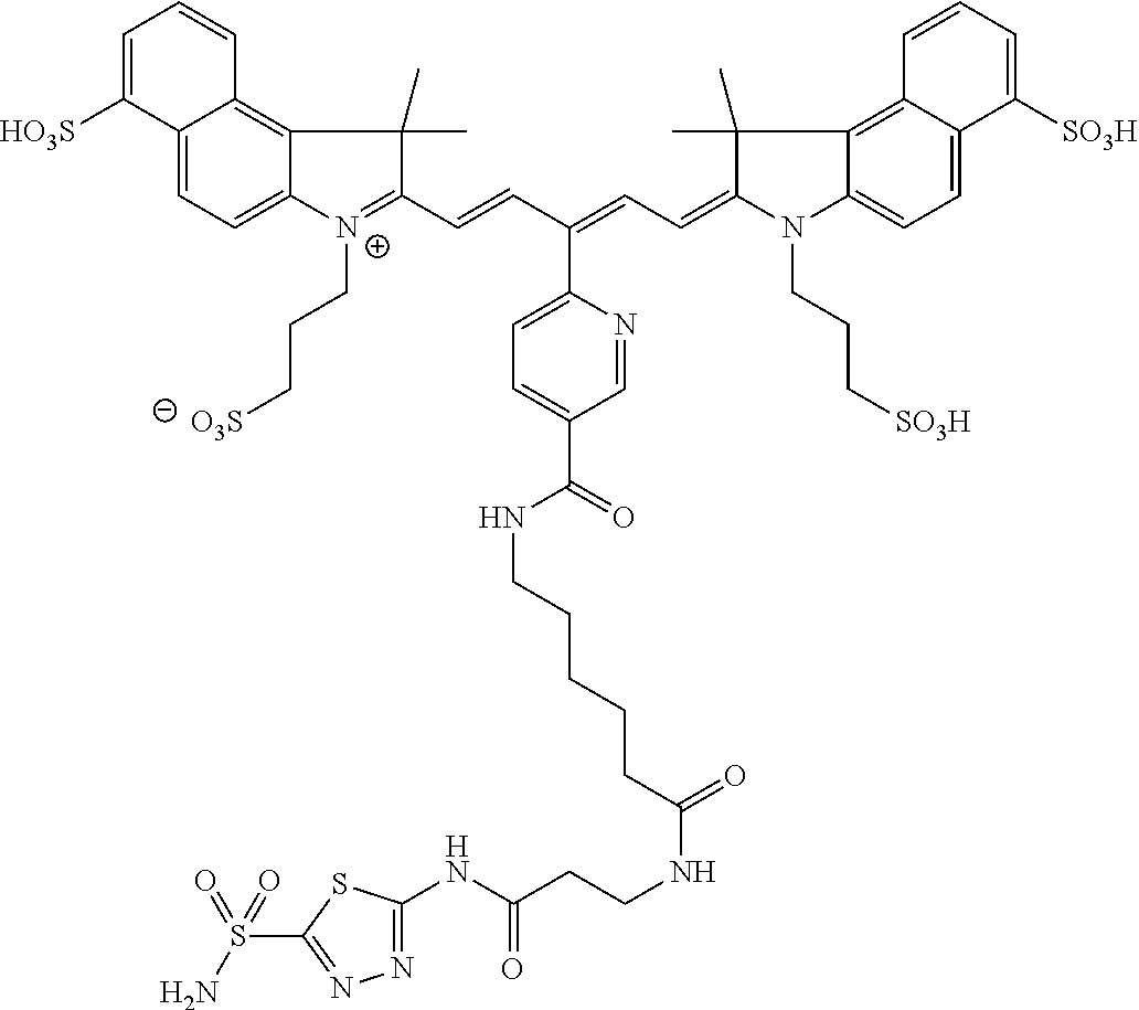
C12=CC=C3C(=C1C=CC=C2[HO3S])C(C)(C)C(C=CC(=CC=C1N(CCC[SO3H])C2=CC=C4C(=C2C1(C)C)C=CC=C4[SO3H])C1=CC=C(C(NCCCCCC(=O)NCCC(NC2=NN=C(S(=O)(N)=O)S2)=O)=O)C=N1)=[N+]3CCC[O3S]
